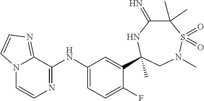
C1(C)(C)C(=N)NC(C2=CC(NC3=NC=CN4C3=NC=C4)=CC=C2F)(C)CN(C)S1(=O)=O
